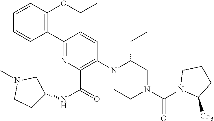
C1(C2=C(OCC)C=CC=C2)=NC(C(NC2CCN(C)C2)=O)=C(N2CCN(C(=O)N3C([CF3])CCC3)CC2CC)C=C1
